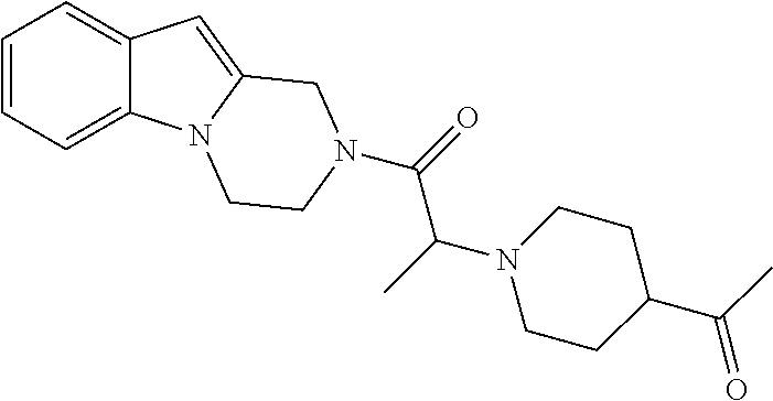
C1=CC=C2C(=C1)C=C1N2CCN(C(=O)C(C)N2CCC(C(=O)C)CC2)C1
